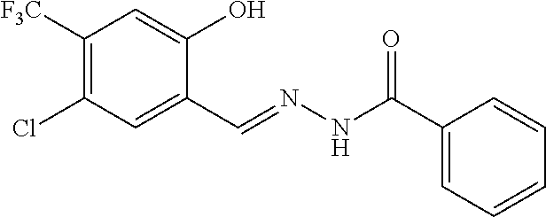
C1([F3C])=C(Cl)C=C(C=NNC(C2=CC=CC=C2)=O)C(O)=C1
